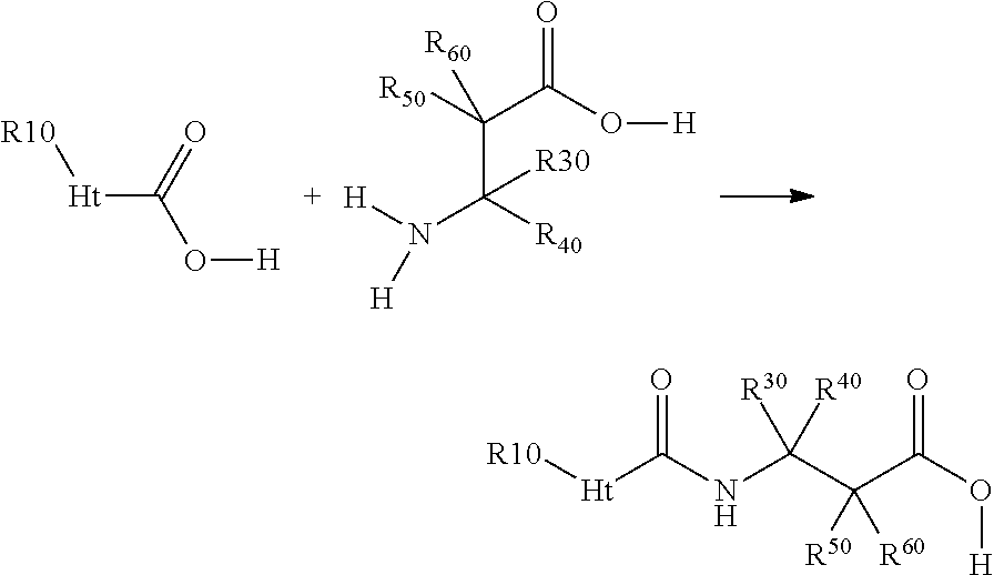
O=C([Ht][R10])NC(C(C(=O)O[H])([R50])[R60])([R30])[R40].O=C([Ht][R10])O[H].C([R40])([R30])(C([R50])([R60])C(=O)O[H])N([H])[H]
